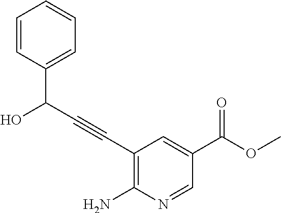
C1=CC(C(C#CC2=C(N)N=CC(C(OC)=O)=C2)O)=CC=C1
